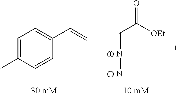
C1=C(C)C=CC(C=C)=C1.C(=[N+]=[N-])C(=O)[OEt]
